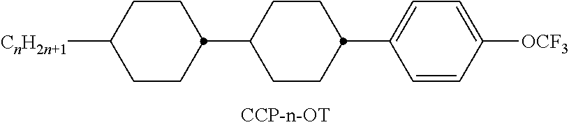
[CnH2n+1]C1CCC(C2CCC(C3=CC=C([OCF3])C=C3)CC2)CC1
